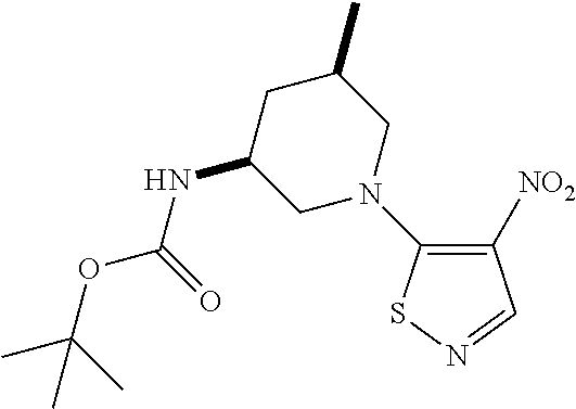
C1([NO2])=C(N2CC(NC(OC(C)(C)C)=O)CC(C)C2)SN=C1
